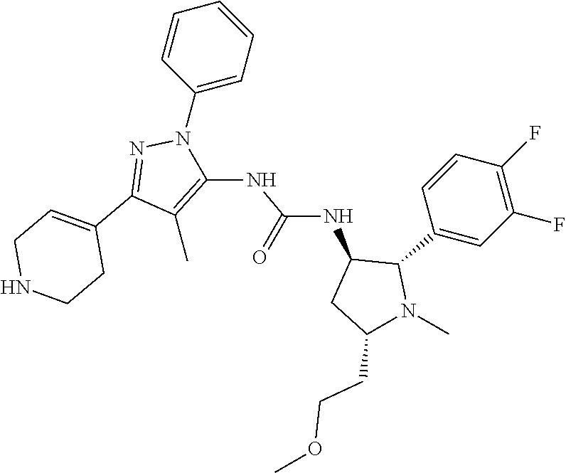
C1(C)=C(NC(NC2CC(CCOC)N(C)C2C2=CC(F)=C(F)C=C2)=O)N(C2=CC=CC=C2)N=C1C1=CCNCC1
